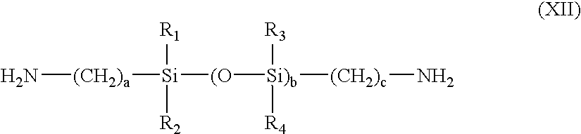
N[(CH2)a][Si]([(O][Si)b]([(CH2)c]N)([R3])[R4])([R1])[R2]
